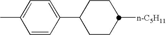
C1=CC(C2CCC([n-C5H11])CC2)=CC=C1C
